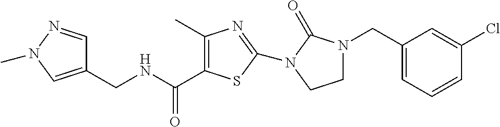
C1(CNC(=O)C2=C(C)N=C(N3C(=O)N(CC4=CC=CC(Cl)=C4)CC3)S2)=CN(C)N=C1
